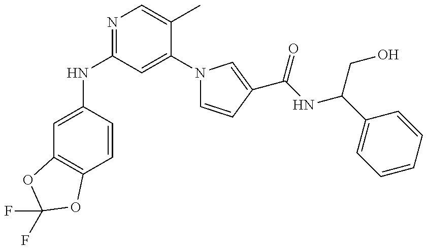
C1=C(NC2=NC=C(C)C(N3C=CC(C(NC(C4=CC=CC=C4)CO)=O)=C3)=C2)C=CC2=C1OC(F)(F)O2
